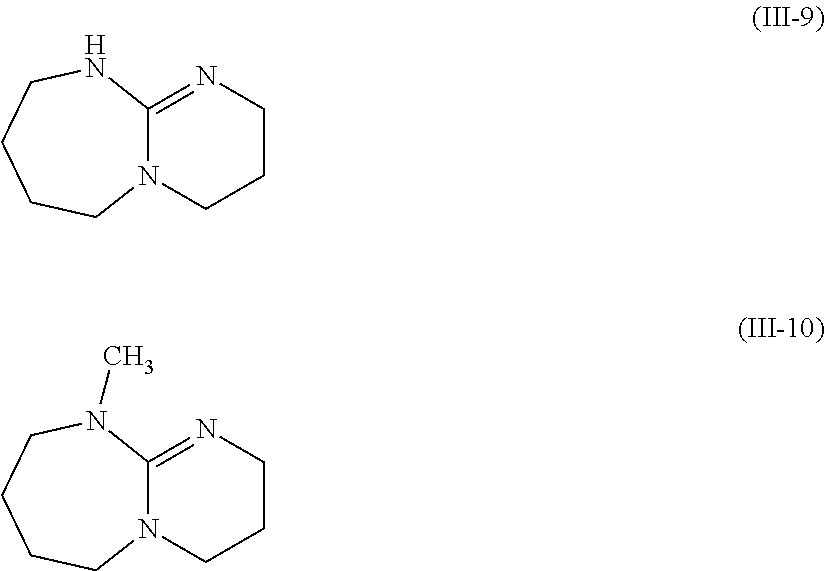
C12=NCCCN1CCCCN2.C12=NCCCN1CCCCN2C
